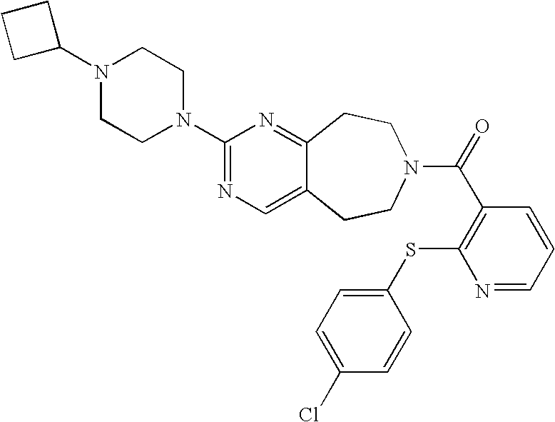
C1(N2CCN(C3=NC=C4C(=N3)CCN(C(=O)C3=C(SC5=CC=C(Cl)C=C5)N=CC=C3)CC4)CC2)CCC1
